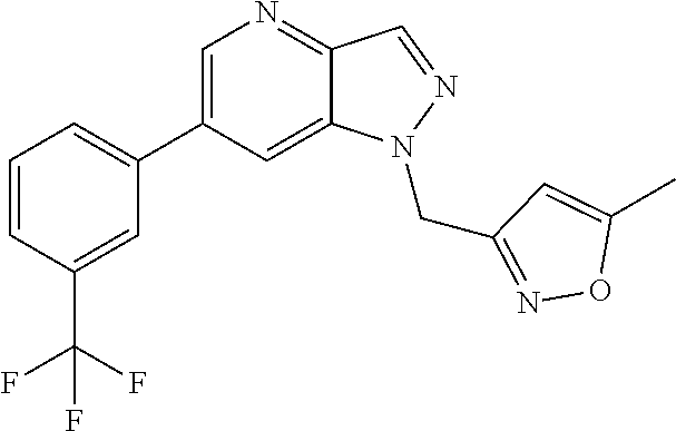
C1(C2=CC=CC(C(F)(F)F)=C2)=CN=C2C(=C1)N(CC1=NOC(C)=C1)N=C2
